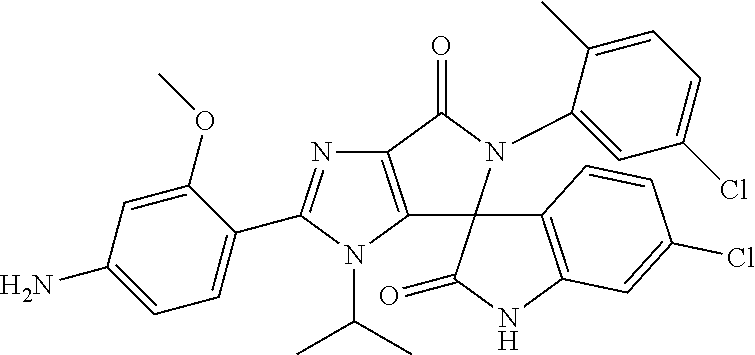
C12=C(C(=O)N(C3=CC(Cl)=CC=C3C)C13C(=O)NC1=C3C=CC(Cl)=C1)N=C(C1=CC=C(N)C=C1OC)N2C(C)C
